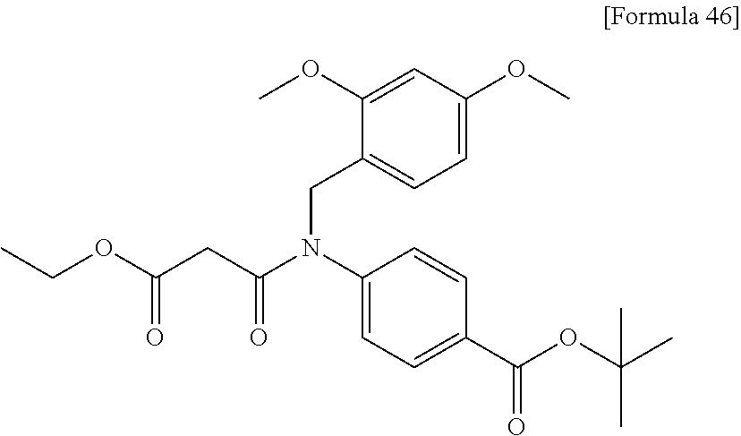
C1=CC(C(OC(C)(C)C)=O)=CC=C1N(CC1=CC=C(OC)C=C1OC)C(CC(OCC)=O)=O
